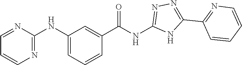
N1=C(NC2=CC=CC(C(NC3=NN=C(C4=NC=CC=C4)N3)=O)=C2)N=CC=C1
